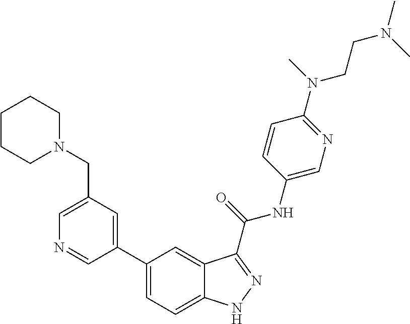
C1(CN2CCCCC2)=CN=CC(C2=CC=C3C(=C2)C(C(NC2=CN=C(N(CCN(C)C)C)C=C2)=O)=NN3)=C1
